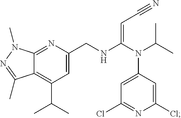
C12=NC(CNC(N(C(C)C)C3=CC(Cl)=NC(Cl)=C3)=CC#N)=CC(C(C)C)=C1C(C)=NN2C
